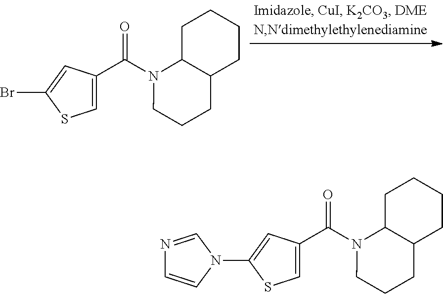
C1=C(C(N2CCCC3C2CCCC3)=O)C=C(Br)S1.C1=C(C(N2CCCC3C2CCCC3)=O)C=C(N2C=NC=C2)S1
